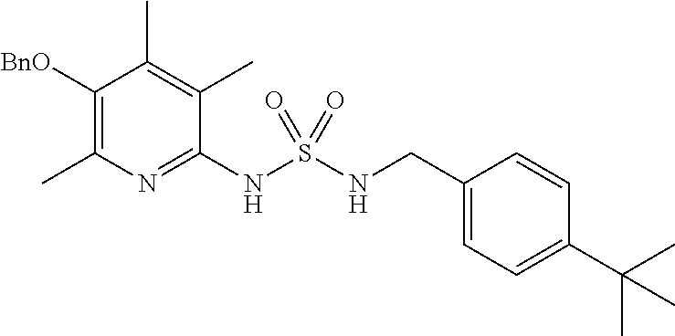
C1(NS(NCC2=CC=C(C(C)(C)C)C=C2)(=O)=O)=NC(C)=C([BnO])C(C)=C1C
